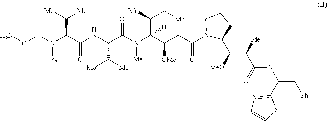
NO[L]N(C(C(NC(C(N(C(C(CC(N1C(C(C(C(NC(C[Ph])C2=NC=CS2)=O)[Me])[MeO])CCC1)=O)[OMe])(C(C[Me])[Me])[H])[Me])=O)C([Me])[Me])=O)C([Me])[Me])[R7]
